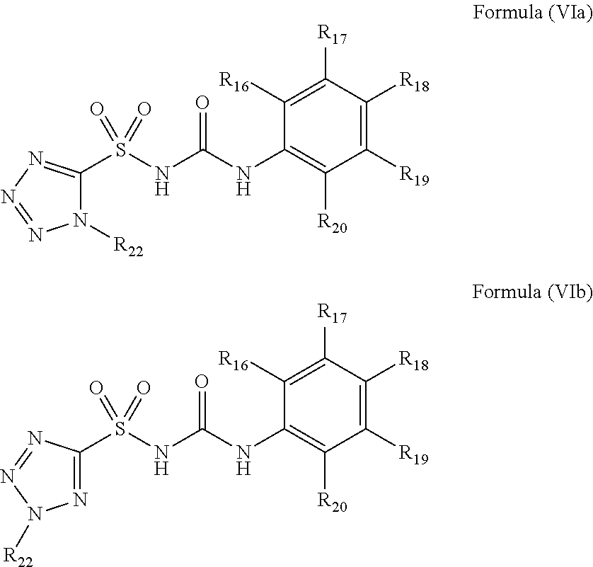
N1([R22])C(S(NC(NC2=C([R20])C([R19])=C([R18])C([R17])=C2[R16])=O)(=O)=O)=NN=N1.N1=C(S(NC(NC2=C([R20])C([R19])=C([R18])C([R17])=C2[R16])=O)(=O)=O)N=NN1[R22]
